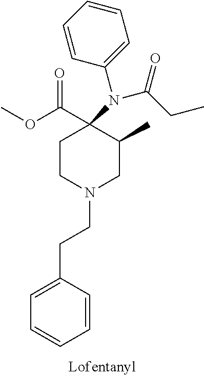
C1(C(=O)OC)(N(C2=CC=CC=C2)C(=O)CC)CCN(CCC2=CC=CC=C2)CC1C
